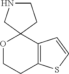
O1CCC2=C(C13CCNC3)C=CS2
